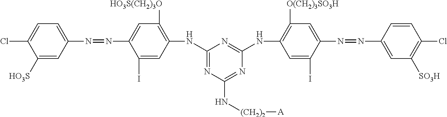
C1([HO3S])=CC(N=NC2=CC([HO3S(CH2)3O])=C(NC3=NC(N[(CH2)2][A])=NC(NC4=C([O(CH2)3SO3H])C=C(N=NC5=CC([SO3H])=C(Cl)C=C5)C(I)=C4)=N3)C=C2I)=CC=C1Cl
